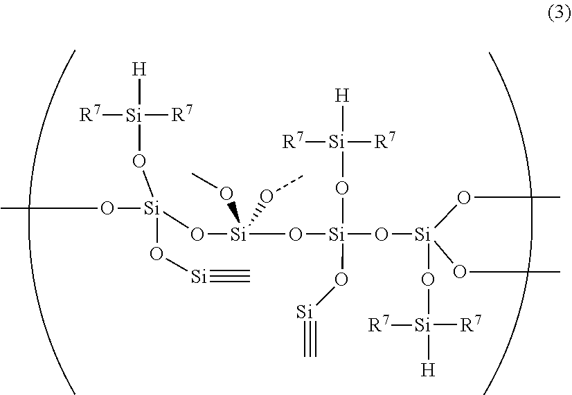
CO[Si](O[Si](O[Si](O[Si](OC)(OC)O[Si]([R7])([R7])[H])(O[Si]#C)O[Si]([R7])([R7])[H])(OC)OC)(O[Si]#C)O[Si]([R7])([R7])[H]
